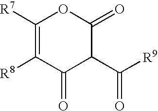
C1([R7])=C([R8])C(=O)C(C([R9])=O)C(=O)O1
